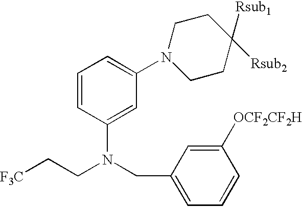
[F3C]CCN(CC1=CC=CC([OCF2CF2H])=C1)C1=CC(N2CCC([Rsub1])([Rsub2])CC2)=CC=C1
